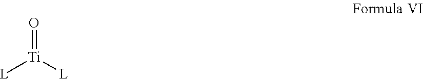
O=[Ti]([L])[L]
